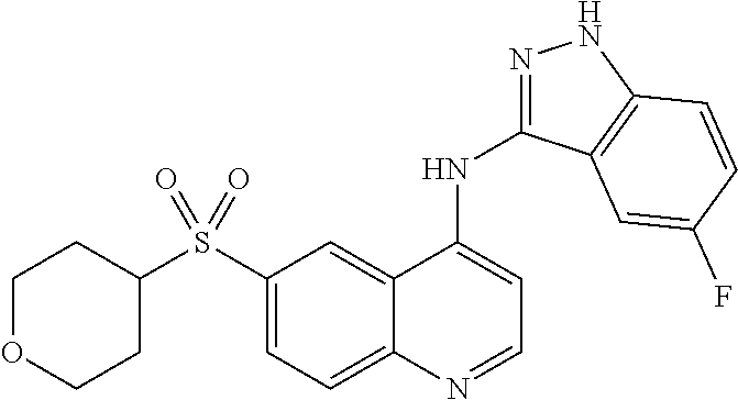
C1OCCC(S(C2=CC=C3C(=C2)C(NC2=NNC4=C2C=C(F)C=C4)=CC=N3)(=O)=O)C1
